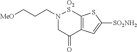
N1(CCC[OMe])CC(=O)C2=C([SO2]1)SC([SO2NH2])=C2
